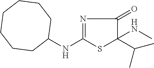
N1=C(NC2CCCCCCC2)SC(C(C)C)(NC)C1=O
